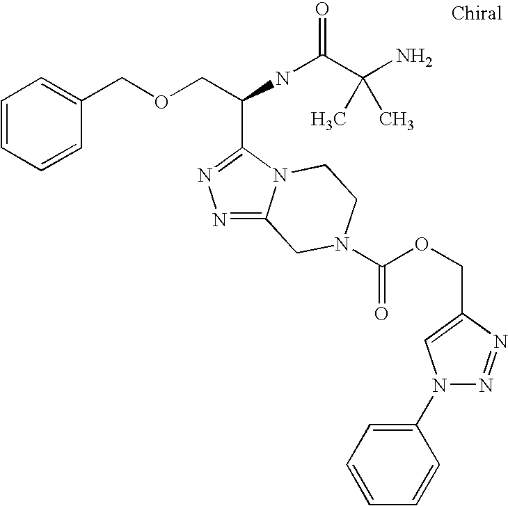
C1=CC=CC(COCC(NC(=O)C(N)(C)C)C2=NN=C3N2CCN(C(=O)OCC2=CN(C4=CC=CC=C4)N=N2)C3)=C1
